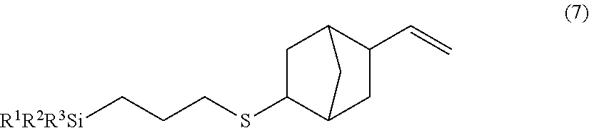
C1C2C(C=C)CC(C2)C1SCCC[R1R2R3Si]
